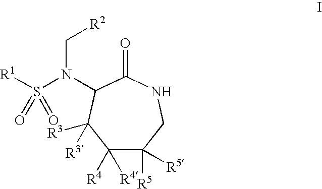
C1([R4])([R4])C([R5])([R5])CNC(=O)C(N(S([R1])(=O)=O)C[R2])C1([R3])[R3]
